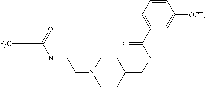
C1CC(CNC(C2=CC=CC([OCF3])=C2)=O)CCN1CCNC(C([F3C])(C)C)=O
